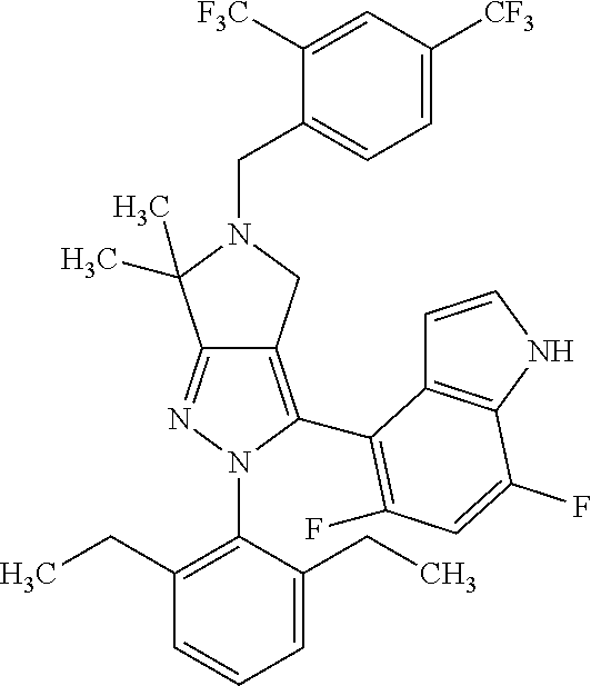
C12=NN(C3=C(CC)C=CC=C3CC)C(C3=C(F)C=C(F)C4=C3C=CN4)=C1CN(CC1=CC=C([CF3])C=C1[F3C])C2(C)C
